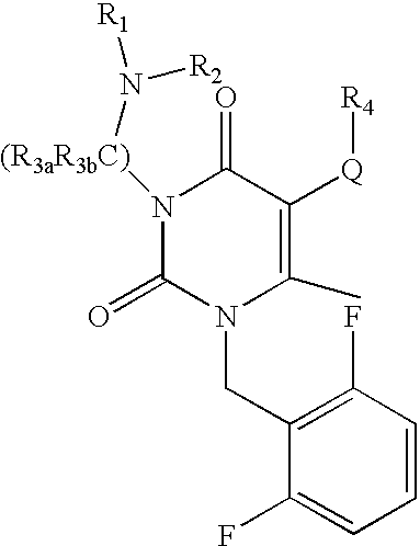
N1([(R3aR3bC)]N([R2])[R1])C(=O)N(CC2=C(F)C=CC=C2F)C(C)=C([Q][R4])C1=O
